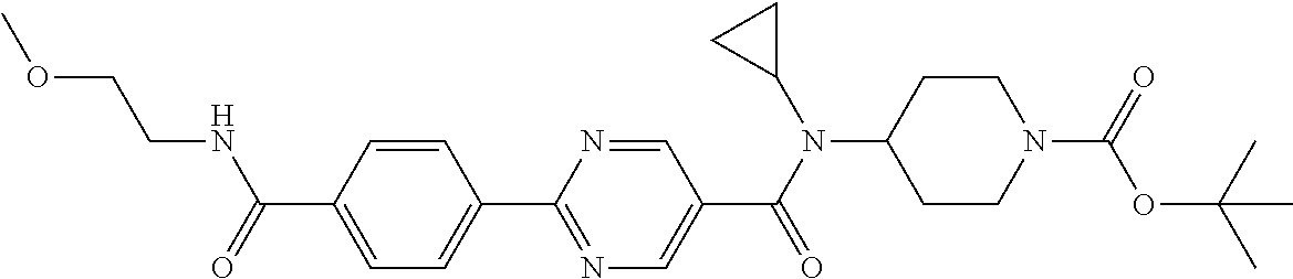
C1(C(=O)NCCOC)=CC=C(C2=NC=C(C(N(C3CC3)C3CCN(C(=O)OC(C)(C)C)CC3)=O)C=N2)C=C1
